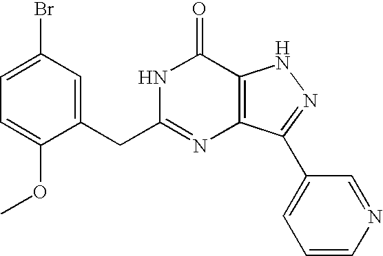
C1=C(CC2=NC3=C(C(=O)N2)NN=C3C2=CC=CN=C2)C(OC)=CC=C1Br
